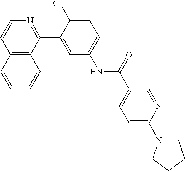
C12=C(C(C3=CC(NC(C4=CC=C(N5CCCC5)N=C4)=O)=CC=C3Cl)=NC=C1)C=CC=C2
